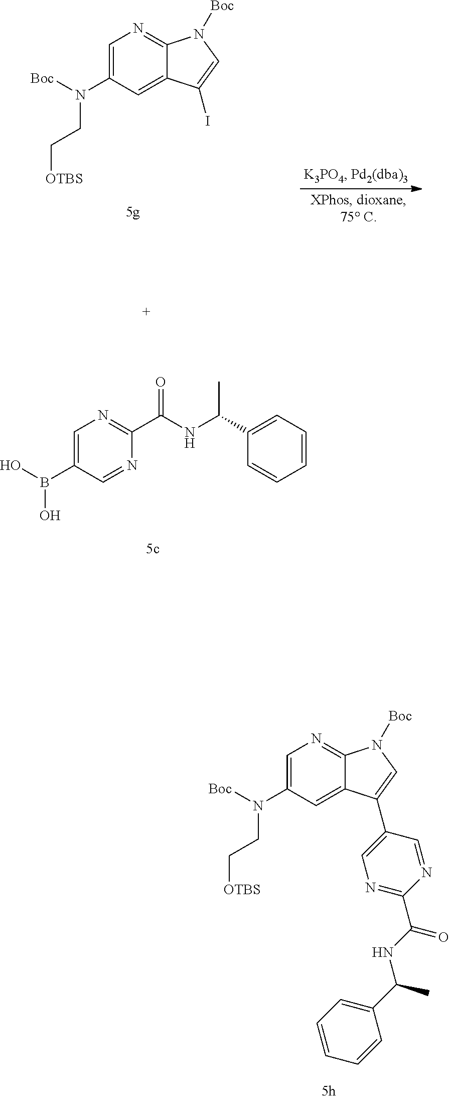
C1=C(N(CC[OTBS])[Boc])C=C2C(=N1)N([Boc])C=C2I.C1=C(B(O)O)C=NC(C(NC(C2=CC=CC=C2)C)=O)=N1.C1=C(N(CC[OTBS])[Boc])C=C2C(=N1)N([Boc])C=C2C1=CN=C(C(=O)NC(C)C2=CC=CC=C2)N=C1
